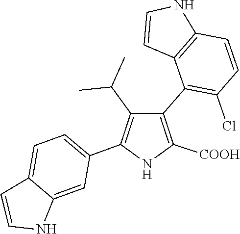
C1(C2=C(Cl)C=CC3=C2C=CN3)=C([COOH])NC(C2=CC=C3C(=C2)NC=C3)=C1C(C)C
